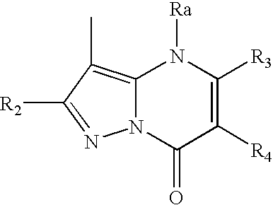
C12=C(C)C([R2])=NN1C(=O)C([R4])=C([R3])N2[Ra]
